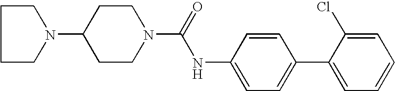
C1CN(C2CCN(C(=O)NC3=CC=C(C4=CC=CC=C4Cl)C=C3)CC2)CC1
